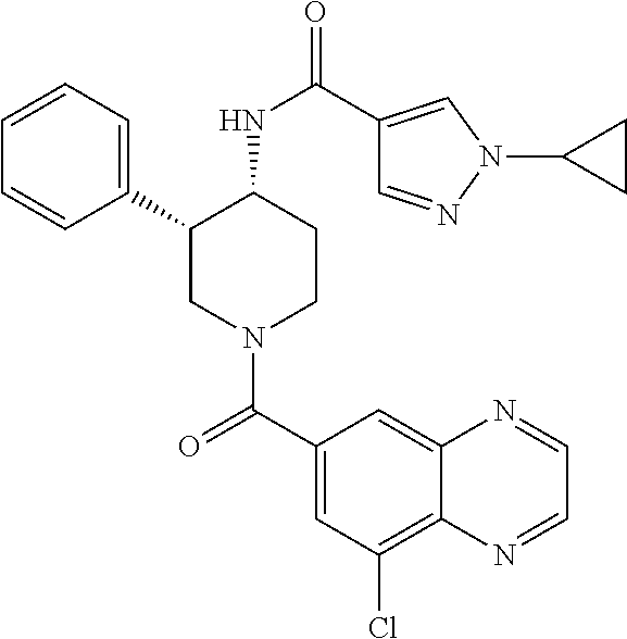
C1=CC=C(C2CN(C(C3=CC(Cl)=C4C(=C3)N=CC=N4)=O)CCC2NC(=O)C2=CN(C3CC3)N=C2)C=C1
